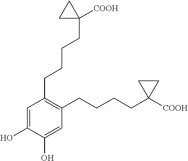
C1=C(O)C(O)=CC(CCCCC2([COOH])CC2)=C1CCCCC1([COOH])CC1
